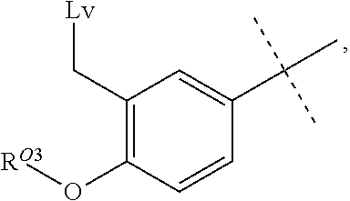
C1(C[Lv])=C(O[RO3])C=CC(C(C)(C)C)=C1
